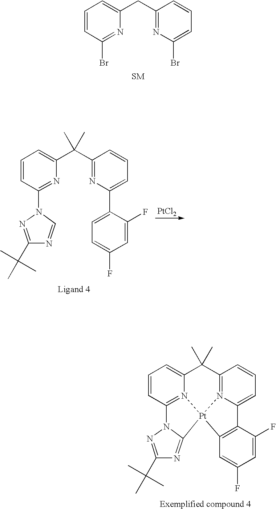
C1=CC(Br)=NC(CC2=NC(Br)=CC=C2)=C1.C1=CC2=N3C(=C1)C(C)(C)C1=N4C(=CC=C1)C1=C(C=C(F)C=C1F)[Pt]34C1=NC(C(C)(C)C)=NN21.C1=CC(N2N=C(C(C)(C)C)N=C2)=NC(C(C2=NC(C3=CC=C(F)C=C3F)=CC=C2)(C)C)=C1.[PtCl2]
